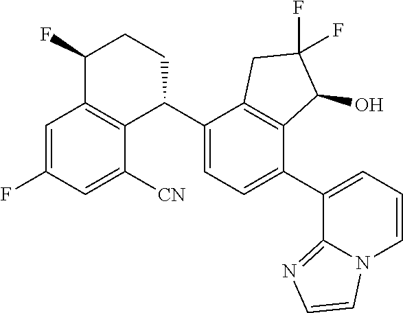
C1=C(F)C=C([CN])C2=C1C(F)CCC2C1=CC=C(C2=CC=CN3C2=NC=C3)C2=C1CC(F)(F)C2O
